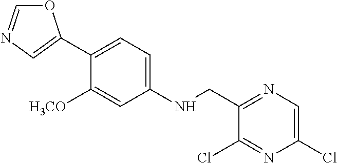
C1(C2=CN=CO2)=CC=C(NCC2=NC=C(Cl)N=C2Cl)C=C1[H3CO]
